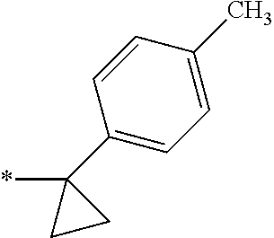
*C1(C2=CC=C(C)C=C2)CC1
